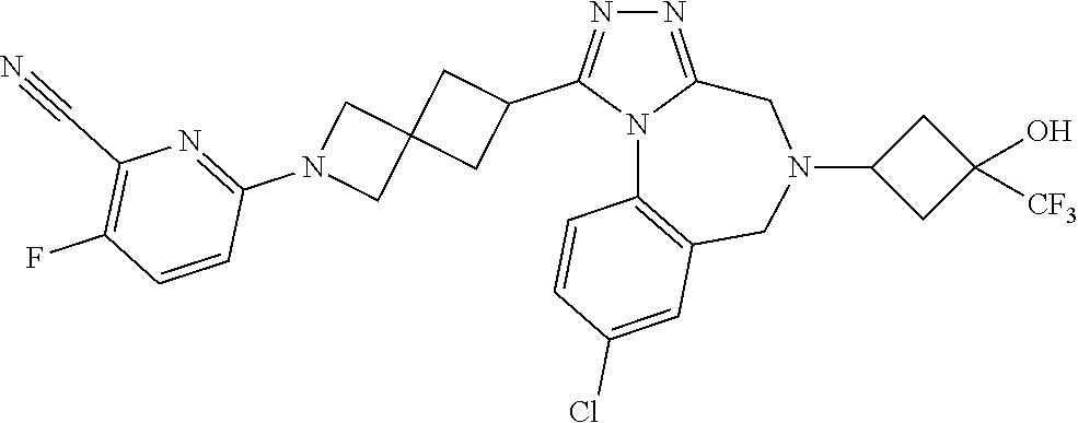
N1=C2N(C(C3CC4(C3)CN(C3=NC(C#N)=C(F)C=C3)C4)=N1)C1=C(CN(C3CC(O)([CF3])C3)C2)C=C(Cl)C=C1
